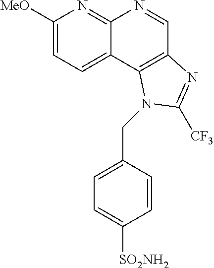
C1([MeO])=CC=C2C(=N1)N=CC1=C2N(CC2=CC=C([SO2NH2])C=C2)C([CF3])=N1
